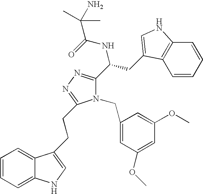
N1(CC2=CC(OC)=CC(OC)=C2)C(C(CC2=CNC3=C2C=CC=C3)NC(=O)C(N)(C)C)=NN=C1CCC1=CNC2=CC=CC=C21
